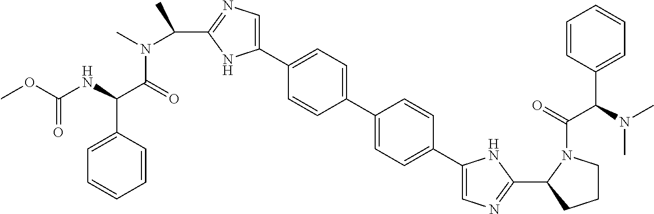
C1=CC(C(NC(OC)=O)C(=O)N(C)C(C)C2=NC=C(C3=CC=C(C4=CC=C(C5=CN=C(C6N(C(C(C7=CC=CC=C7)N(C)C)=O)CCC6)N5)C=C4)C=C3)N2)=CC=C1
